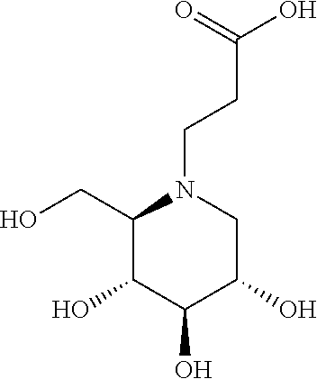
C1(CO)C(O)C(O)C(O)CN1CCC(O)=O
